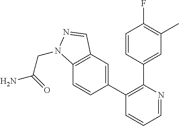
C1=CC(C2=C(C3=CC4=C(C=C3)N(CC(=O)N)N=C4)C=CC=N2)=CC(C)=C1F
